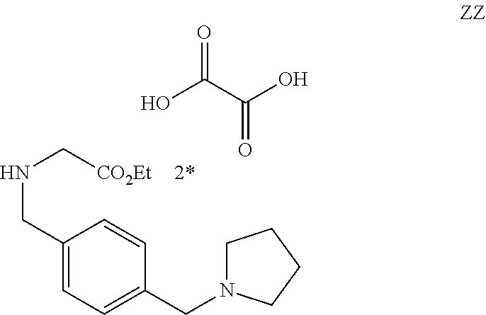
N(C[CO2Et])CC1=CC=C(CN2CCCC2)C=C1.OC(C(O)=O)=O
